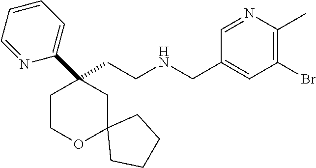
C(CNCC1=CC(Br)=C(C)N=C1)C1(C2=CC=CC=N2)CCOC2(C1)CCCC2
